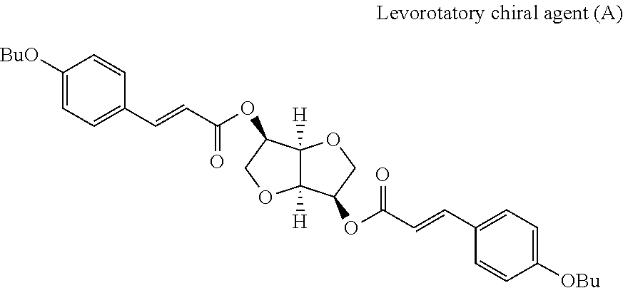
C12([H])C([H])(C(OC(C=CC3=CC=C([OBu])C=C3)=O)CO1)OCC2OC(C=CC1=CC=C([BuO])C=C1)=O
